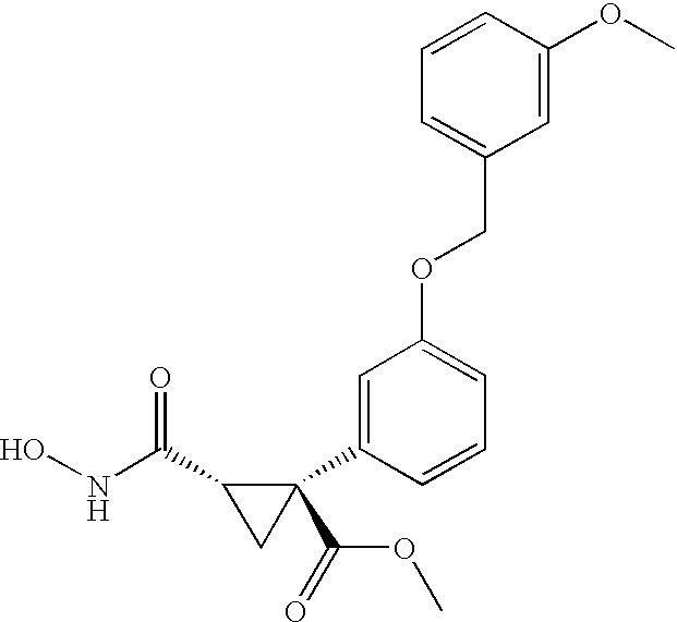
ONC(C1CC1(C1=CC(OCC2=CC=CC(OC)=C2)=CC=C1)C(=O)OC)=O
